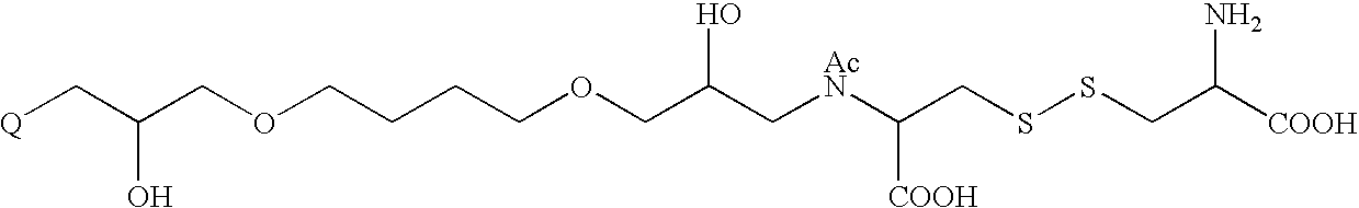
[Q]CC(COCCCCOCC(C[AcN]C(CSSCC([COOH])N)[COOH])O)O
